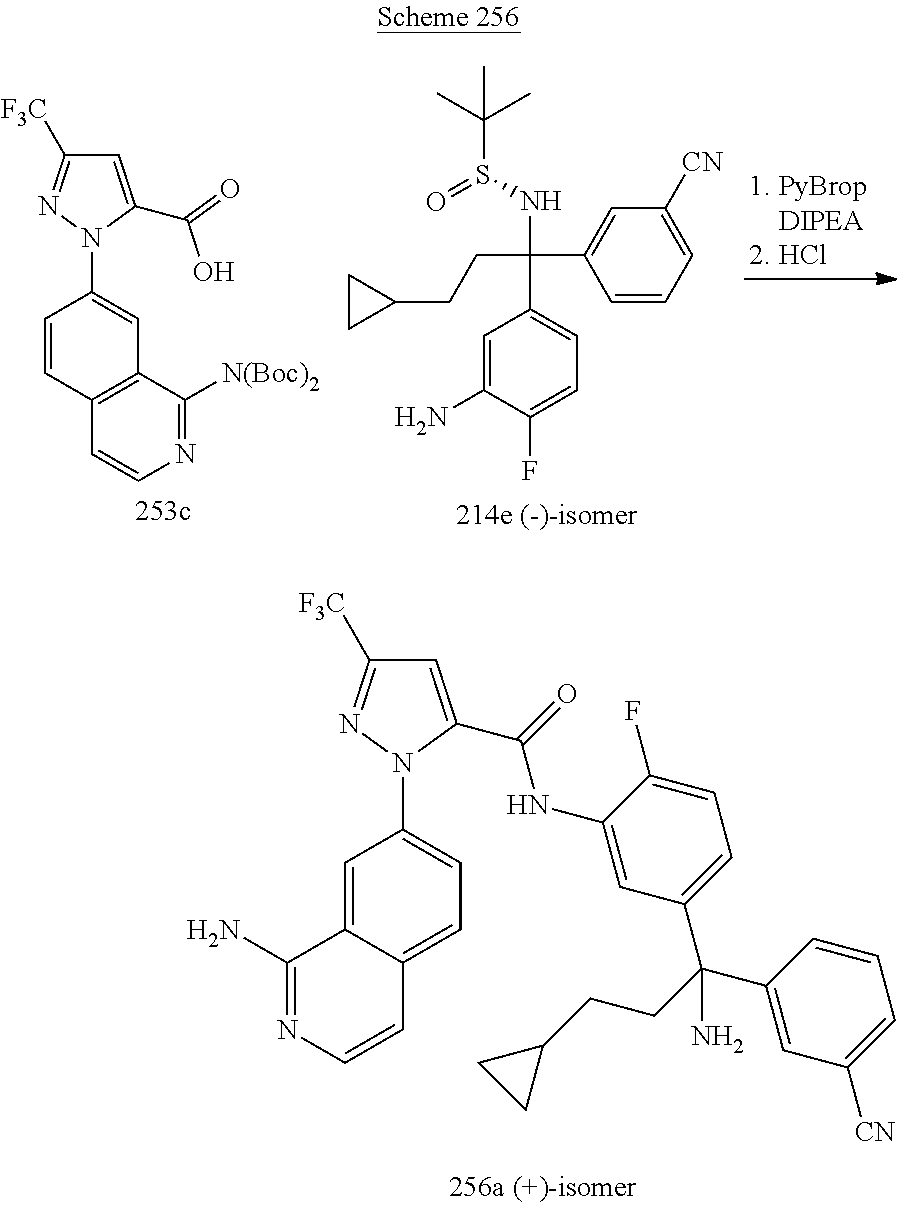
C1=C2C(=CC=C1N1C(C(=O)NC3=CC(C(C4=CC([CN])=CC=C4)(CCC4CC4)N)=CC=C3F)=CC([F3C])=N1)C=CN=C2N.C1=CC2=C(C=C1N1C(C(O)=O)=CC([F3C])=N1)C([N(Boc)2])=NC=C2.C1=C(N)C(F)=CC=C1C(C1=CC([CN])=CC=C1)(CCC1CC1)NS(C(C)(C)C)=O
